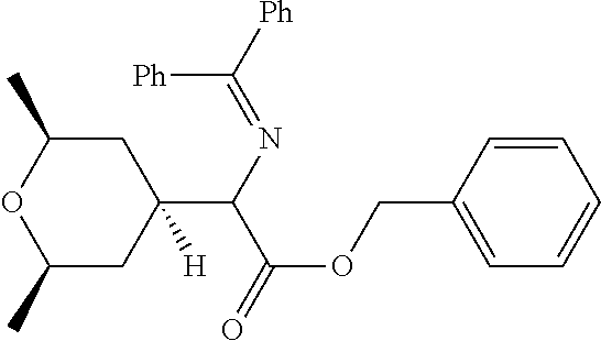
C1(C)CC(C(N=C([Ph])[Ph])C(=O)OCC2=CC=CC=C2)([H])CC(C)O1
